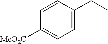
C1=CC(CC)=CC=C1[MeO2C]
